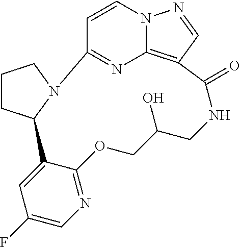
C1CC2N(C1)C1=NC3=C(C=NN3C=C1)C(=O)NCC(O)COC1=NC=C(F)C=C21
